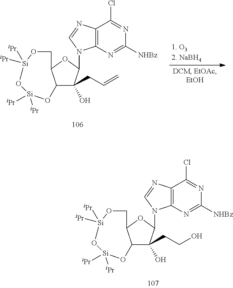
C12=C(N=C([NHBz])N=C1Cl)N(C1C(CCO)(O)C3C(O1)CO[Si]([iPr])([iPr])O[Si]([iPr])([iPr])O3)C=N2.C12=C(N=C([NHBz])N=C1Cl)N(C1C(CC=C)(O)C3C(O1)CO[Si]([iPr])([iPr])O[Si]([iPr])([iPr])O3)C=N2
